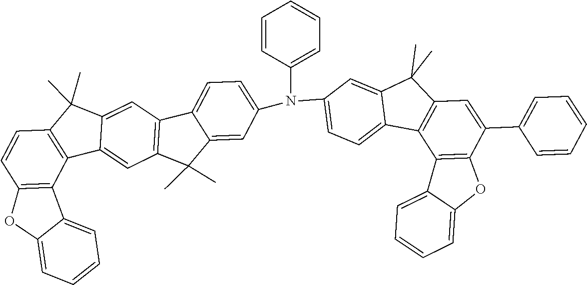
C12=C(C3=C(C=C1)C(C)(C)C1=CC4=C(C=C31)C(C)(C)C1=CC(N(C3=CC=CC=C3)C3=CC=C5C(=C3)C(C)(C)C3=C5C5=C(C(C6=CC=CC=C6)=C3)OC3=CC=CC=C53)=CC=C41)C1=CC=CC=C1O2
